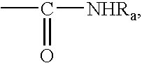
CC([NHRa])=O
